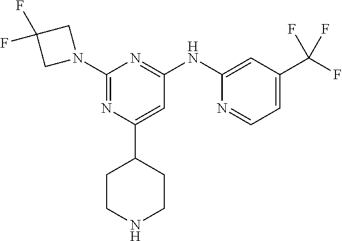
C1(C2CCNCC2)=CC(NC2=CC(C(F)(F)F)=CC=N2)=NC(N2CC(F)(F)C2)=N1
